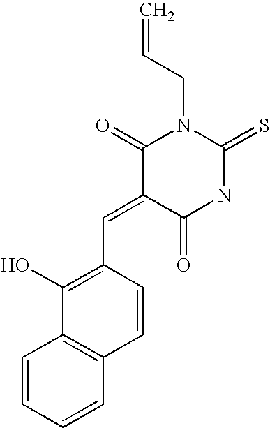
O=C1C(=CC2=C(O)C3=C(C=C2)C=CC=C3)C(=O)N(CC=C)C(=S)N1
